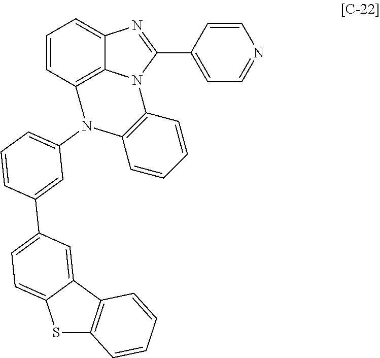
C1=CC2=C3C(=C1)N=C(C1=CC=NC=C1)N3C1=C(C=CC=C1)N2C1=CC=CC(C2=CC=C3C(=C2)C2=C(S3)C=CC=C2)=C1
